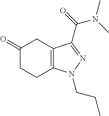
C1(=O)CCC2=C(C1)C(C(=O)N(C)C)=NN2CCC
